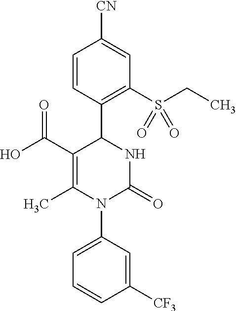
C1=CC(C2C(C(O)=O)=C(C)N(C3=CC=CC([CF3])=C3)C(=O)N2)=C(S(CC)(=O)=O)C=C1[CN]
